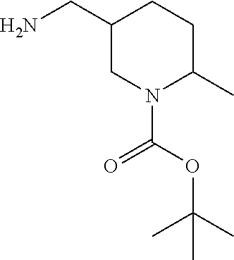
C1(CN)CN(C(=O)OC(C)(C)C)C(C)CC1
